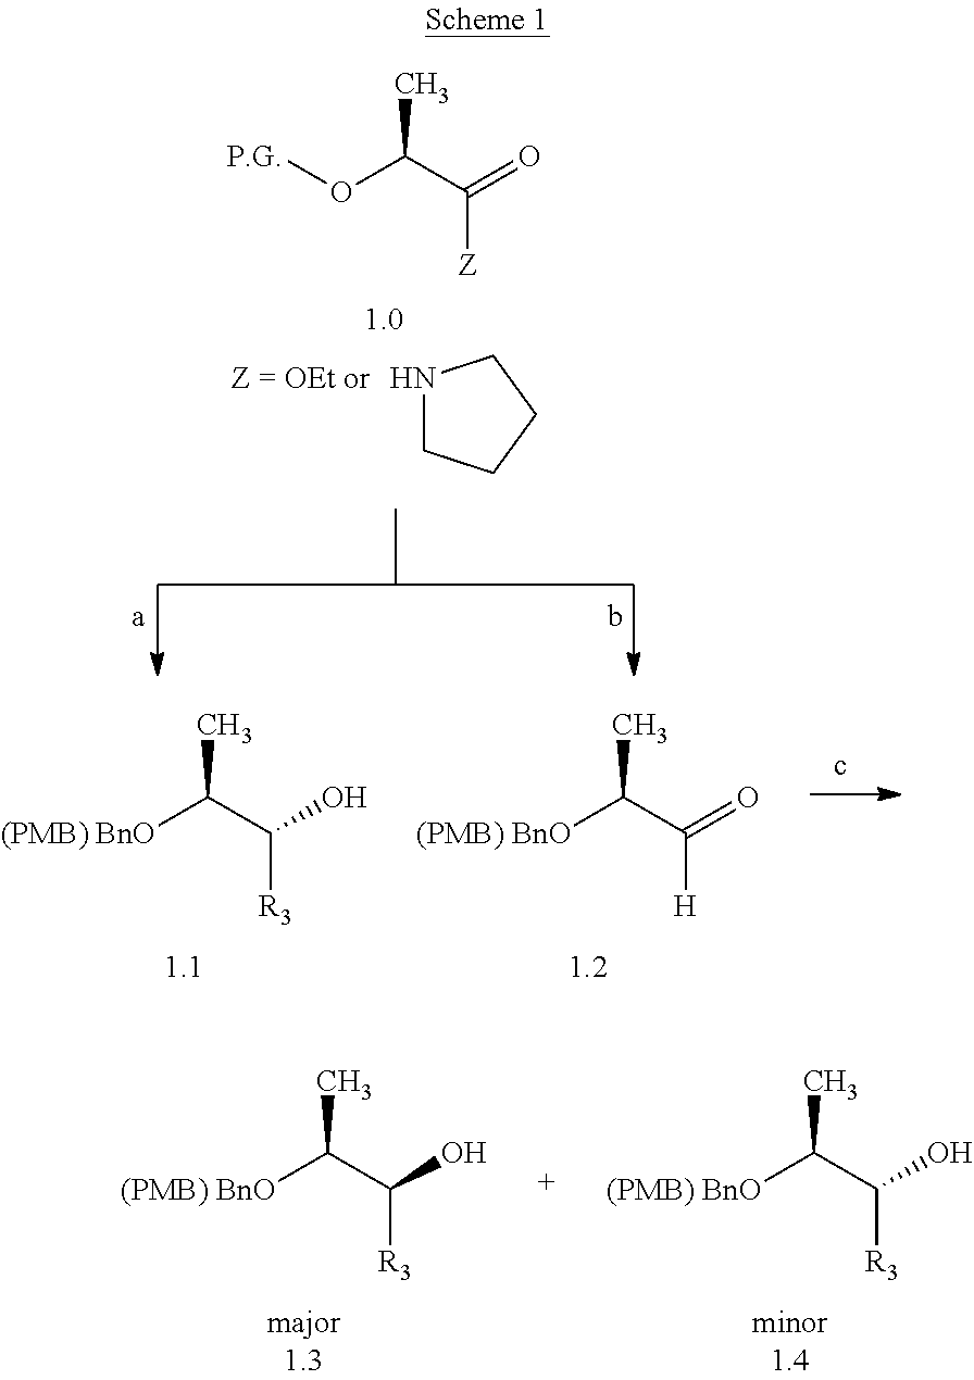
N1CCCC1.[P.G]OC(C(=O)[Z])C.[(PMB) BnO]C(C(=O)[H])C.[(PMB) BnO]C(C(O)[R3])C.[(PMB) BnO]C(C(O)[R3])C.[(PMB) BnO]C(C(O)[R3])C
